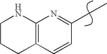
C1CCC2=C(N1)N=C(CC)C=C2
